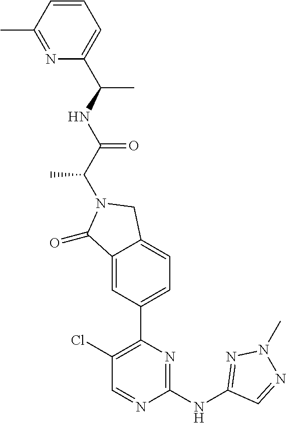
C1(=O)C2=CC(C3=C(Cl)C=NC(NC4=NN(C)N=C4)=N3)=CC=C2CN1C(C(NC(C1=CC=CC(C)=N1)C)=O)C
